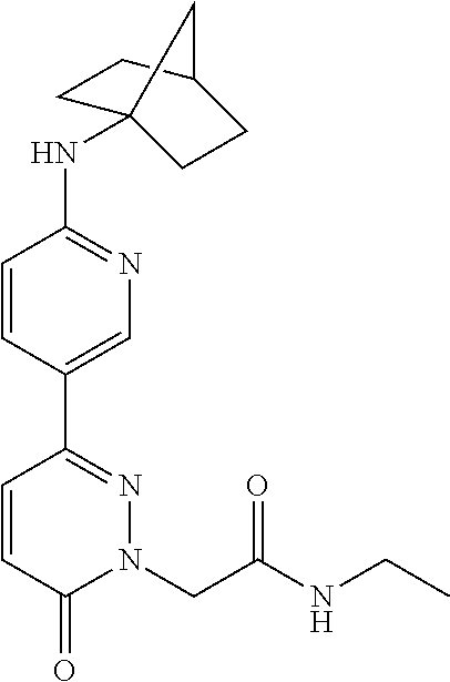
C1=CC(C2=NN(CC(NCC)=O)C(=O)C=C2)=CN=C1NC12CCC(CC1)C2
